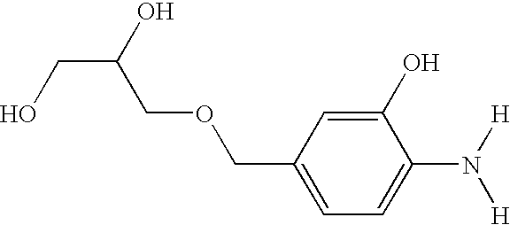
C1=C(COCC(CO)O)C=C(O)C(N([H])[H])=C1
